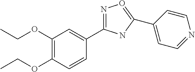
N1=C(C2=CC(OCC)=C(OCC)C=C2)NC(C2=CC=NC=C2)=O1
